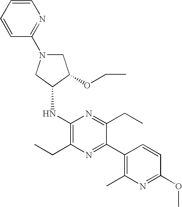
C1N(C2=NC=CC=C2)CC(NC2=C(CC)N=C(C3=C(C)N=C(OC)C=C3)C(CC)=N2)C1OCC
